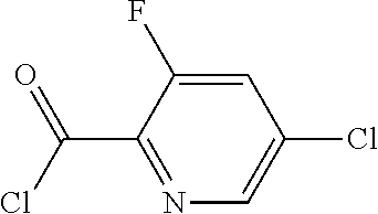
C1(C(Cl)=O)=NC=C(Cl)C=C1F
